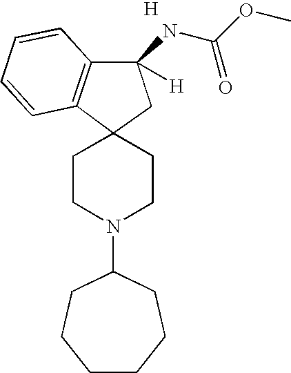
[H].C12(CCN(C3CCCCCC3)CC1)C1=C(C(NC(OC)=O)([H])C2)C=CC=C1
